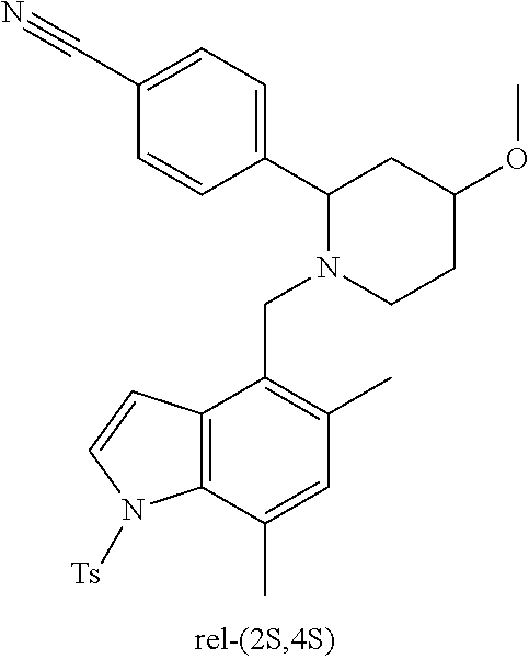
C1=CC(C2N(CC3=C(C)C=C(C)C4=C3C=CN4[Ts])CCC(OC)C2)=CC=C1C#N
